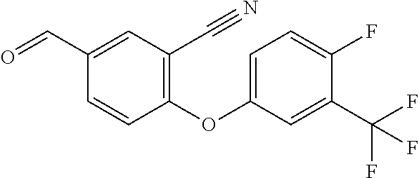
C1(C=O)=CC(C#N)=C(OC2=CC=C(F)C(C(F)(F)F)=C2)C=C1
